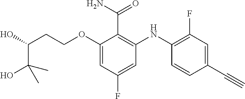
C(OC1=CC(F)=CC(NC2=C(F)C=C(C#C)C=C2)=C1C(N)=O)CC(C(O)(C)C)O
